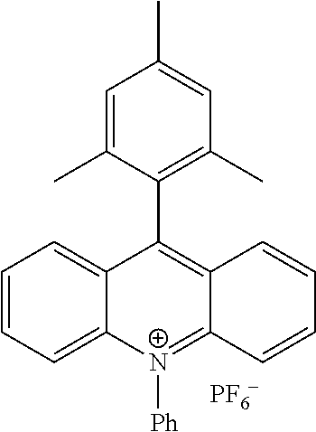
C1=CC=C2C(=C1)C(C1=C(C)C=C(C)C=C1C)=C1C(=[N+]2[Ph])C=CC=C1.[PF6]
